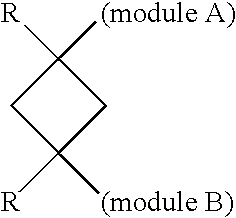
C1([(module A)])([R])CC([(module B)])([R])C1
